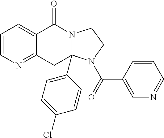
C1=CN=C2C(=C1)C(=O)N1CCN(C(=O)C3=CN=CC=C3)C1(C1=CC=C(Cl)C=C1)C2
